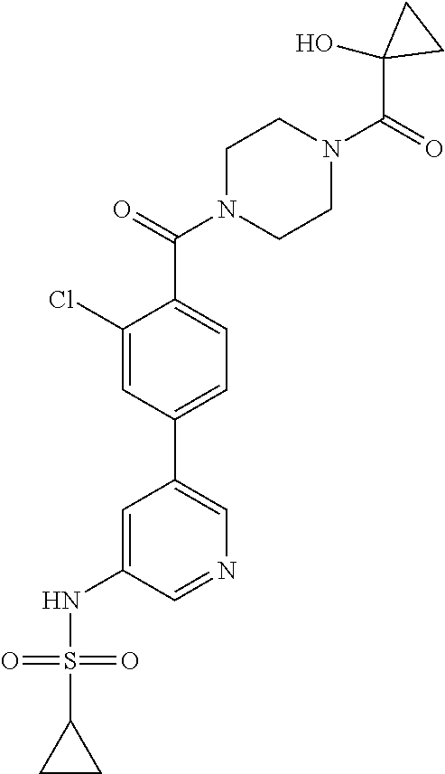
C1=C(NS(C2CC2)(=O)=O)C=NC=C1C1=CC=C(C(=O)N2CCN(C(=O)C3(O)CC3)CC2)C(Cl)=C1
